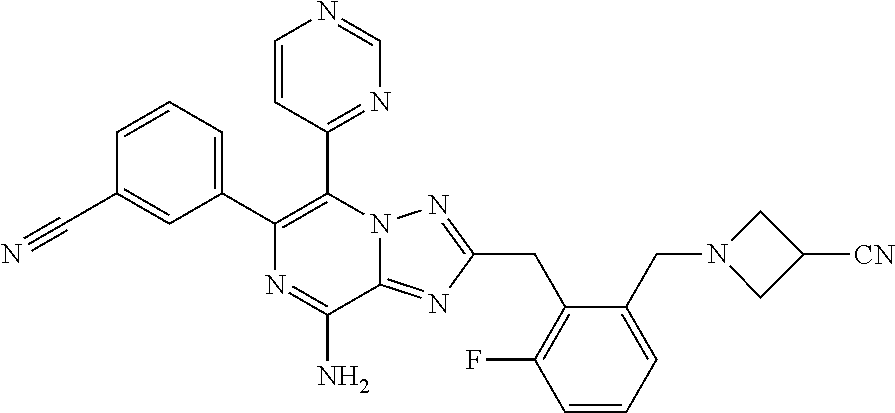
C1=CC(C#N)=CC(C2=C(C3=NC=NC=C3)N3C(=NC(CC4=C(F)C=CC=C4CN4CC([CN])C4)=N3)C(N)=N2)=C1
